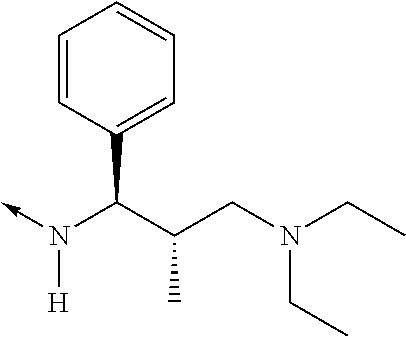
C(N(->C)[H])(C1=CC=CC=C1)C(CN(CC)CC)C
